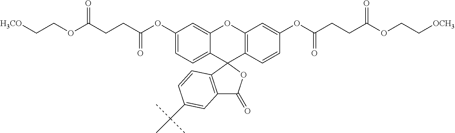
[H3CO]CCOC(CCC(OC1=CC=C2C(=C1)OC1=C(C23C2=C(C(=O)O3)C=C(C(C)(C)C)C=C2)C=CC(OC(CCC(OCC[OCH3])=O)=O)=C1)=O)=O
